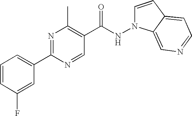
N1(NC(C2=C(C)N=C(C3=CC=CC(F)=C3)N=C2)=O)C=CC2=CC=NC=C12
